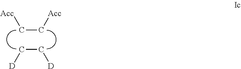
C(C[Acc])[Acc].C(C[D])[D]
